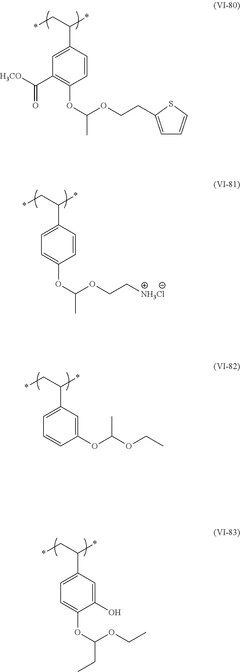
*CC(*)C1=CC(C([H3CO])=O)=C(OC(OCCC2=CC=CS2)C)C=C1.*CC(*)C1=CC=C(OC(OCC[NH3Cl])C)C=C1.*CC(*)C1=CC=CC(OC(C)OCC)=C1.*CC(*)C1=CC=C(OC(OCC)CC)C(O)=C1
